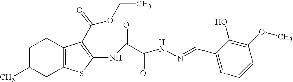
C1C(C)CC2=C(C1)C(C(OCC)=O)=C(NC(C(=O)NN=CC1=CC=CC(OC)=C1O)=O)S2
